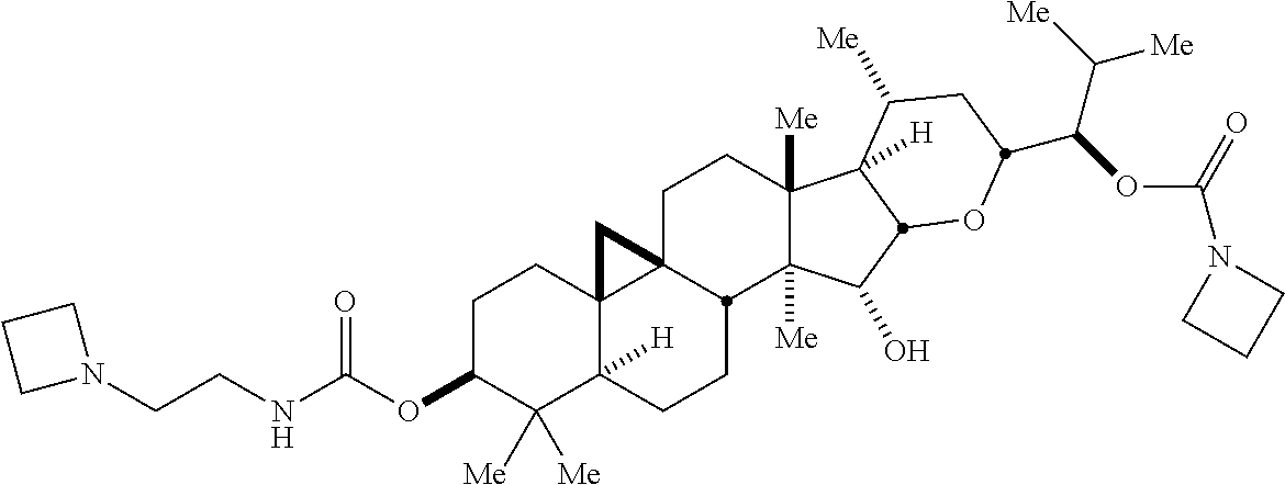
C1C23C4(C([H])(CCC2C2([Me])C([Me])(C1)C1([H])C([Me])CC(C(C([Me])[Me])OC(=O)N5CCC5)OC1C2O)C([Me])([Me])C(OC(NCCN1CCC1)=O)CC4)C3
